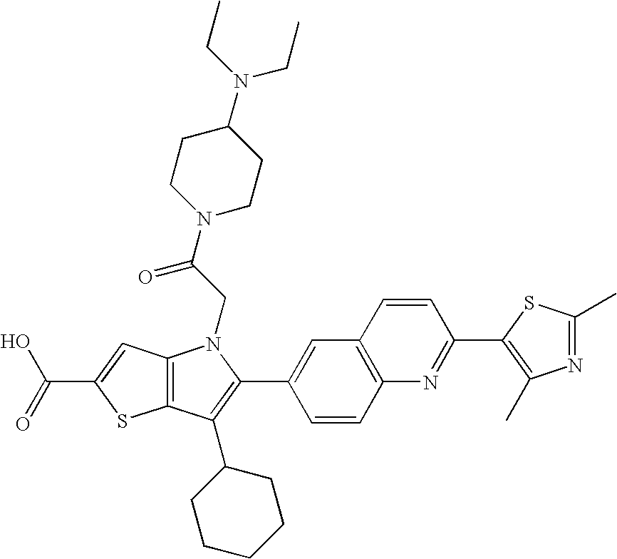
C(C1=CC2=C(S1)C(C1CCCCC1)=C(C1=CC3=C(C=C1)N=C(C1=C(C)N=C(C)S1)C=C3)N2CC(N1CCC(N(CC)CC)CC1)=O)(=O)O
